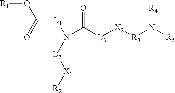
[R1]OC(=O)[L1]N([L2][X1][R2])C([L3][X2][R3]N([R4])[R5])=O
